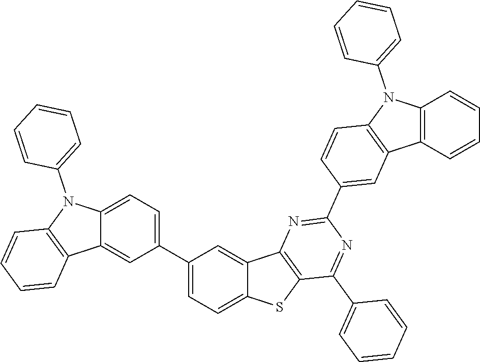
C1(C2=CC=C3C(=C2)C2=C(N3C3=CC=CC=C3)C=CC=C2)=CC=C2C(=C1)C1=C(S2)C(C2=CC=CC=C2)=NC(C2=CC3=C(C=C2)N(C2=CC=CC=C2)C2=C3C=CC=C2)=N1
